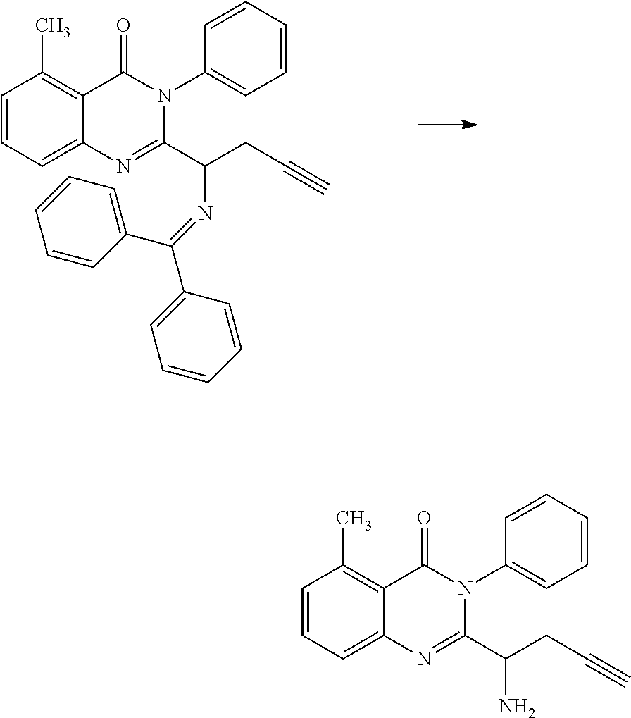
C1=CC=C2C(=C1C)C(=O)N(C1=CC=CC=C1)C(C(CC#C)N=C(C1=CC=CC=C1)C1=CC=CC=C1)=N2.C1=CC=C2C(=C1C)C(=O)N(C1=CC=CC=C1)C(C(CC#C)N)=N2
